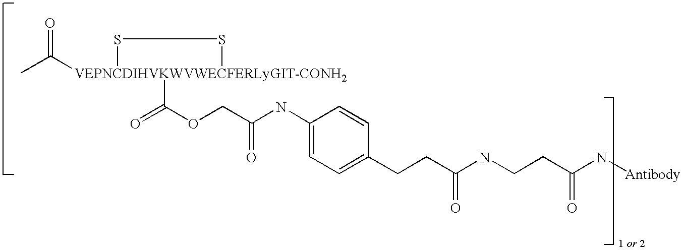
CC([VEPNCDIHVKWVWECFERLyGIT-CONH2]1(C(=O)OCC(NC2=CC=C(CCC(NCCC(N[Antibody])=O)=O)C=C2)=O)SS1)=O
